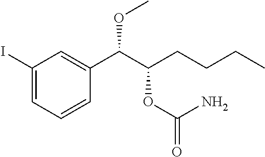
C1(I)=CC=CC(C(C(CCCC)OC(=O)N)OC)=C1
